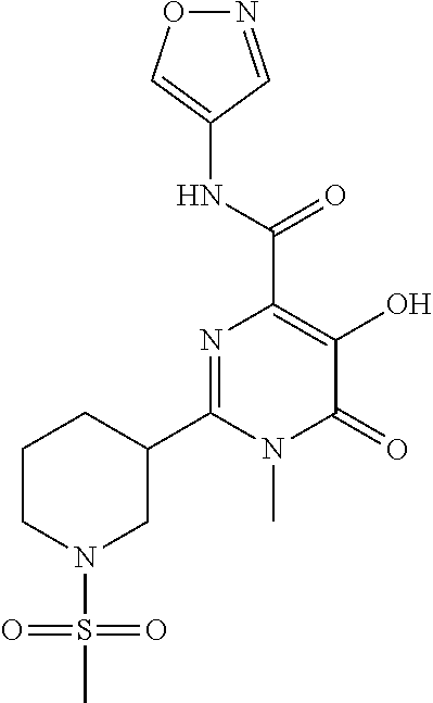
N1=CC(NC(C2=C(O)C(=O)N(C)C(C3CCCN(S(=O)(=O)C)C3)=N2)=O)=CO1
